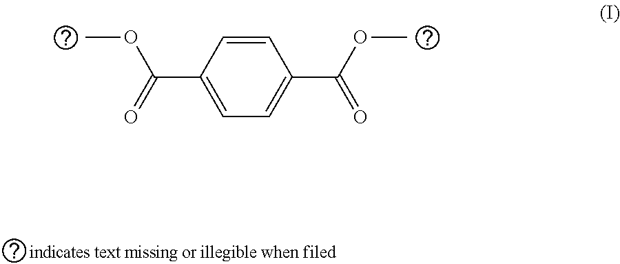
C1=C(C(=O)OC)C=CC(C(OC)=O)=C1
